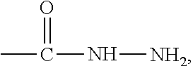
CC(N[NH2])=O
